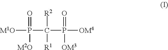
[M1O]P(C(P([OM4])(=O)[OM3])([R2])[R1])(=O)[M2O]
